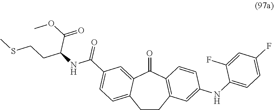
C1CC2=C(C(=O)C3=CC(C(NC(CCSC)C(=O)OC)=O)=CC=C13)C=CC(NC1=CC=C(F)C=C1F)=C2
